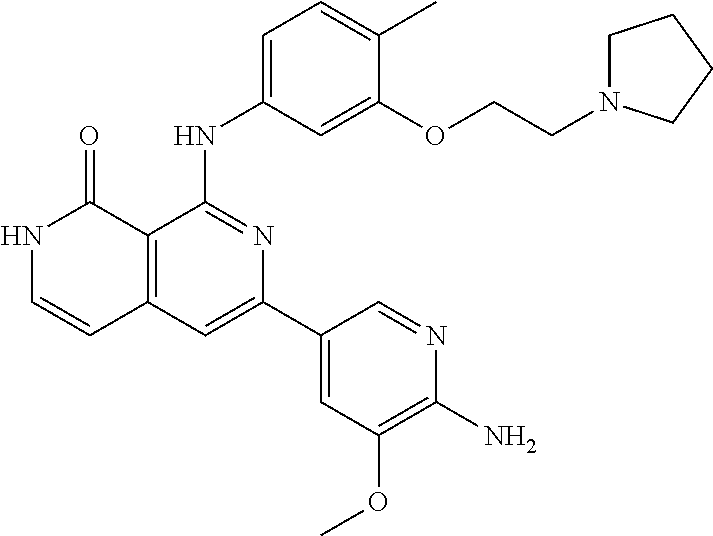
C1=C(C)C(OCCN2CCCC2)=CC(NC2=NC(C3=CC(OC)=C(N)N=C3)=CC3=C2C(=O)NC=C3)=C1
